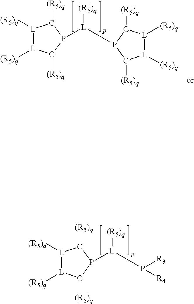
[L]1([(R5)q])[L]([(R5)q])C([(R5)q])P([L]([(R5)q])P2C([(R5)q])[L]([(R5)q])[L]([(R5)q])C2[(R5)q])C1[(R5)q].[L]1([(R5)q])[L]([(R5)q])C([(R5)q])P([L]([(R5)q])P([R3])[R4])C1[(R5)q]
